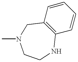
C12=C(C=CC=C1)CN(C)CCN2
